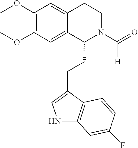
COC1=C(OC)C=C2C(=C1)C(CCC1=CNC3=C1C=CC(F)=C3)N(C(=O)[H])CC2
